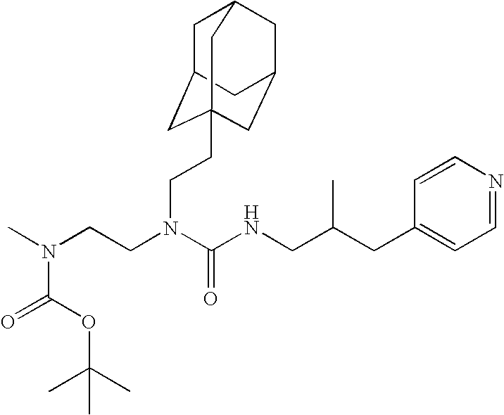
C1=CC(CC(C)CNC(=O)N(CCN(C)C(OC(C)(C)C)=O)CCC23CC4CC(CC(C2)C4)C3)=CC=N1
